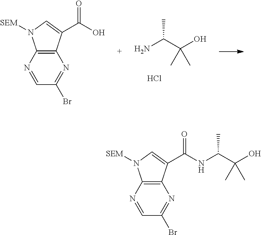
NC(C(O)(C)C)C.Cl.C1(Br)=NC2=C(N([SEM])C=C2C(O)=O)N=C1.C1(Br)=NC2=C(N([SEM])C=C2C(NC(C(O)(C)C)C)=O)N=C1
